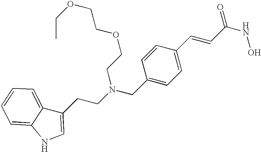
C1(CN(CCC2=CNC3=CC=CC=C23)CCOCCOCC)=CC=C(C=CC(NO)=O)C=C1
